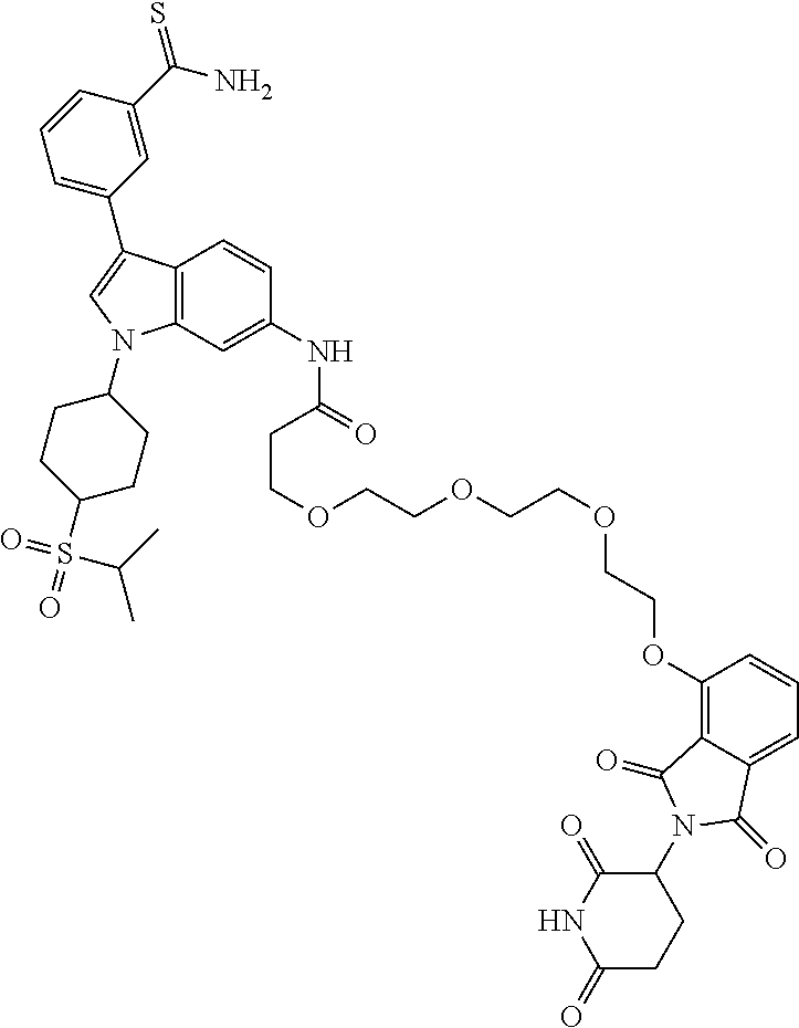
C12=C(C=C(NC(=O)CCOCCOCCOCCOC3=C4C(=CC=C3)C(=O)N(C3C(=O)NC(=O)CC3)C4=O)C=C1)N(C1CCC(S(=O)(=O)C(C)C)CC1)C=C2C1=CC=CC(C(N)=S)=C1
